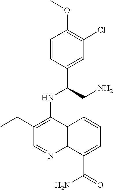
C1=CC(C(CN)NC2=C(CC)C=NC3=C2C=CC=C3C(=O)N)=CC(Cl)=C1OC
